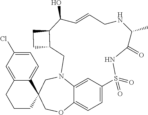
C1=C2C3=CC=C1S(=O)(=O)NC(=O)C(C)NCC=CC(O)C1CCC1CN2CC1(CO3)C2=CC=C(Cl)C=C2CCC1
